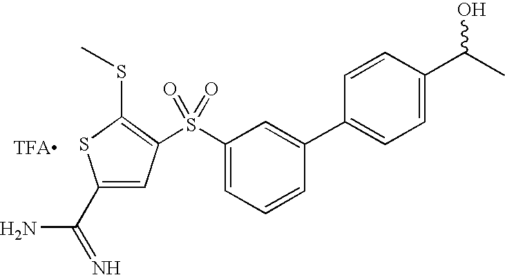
S(C1=CC=CC(C2=CC=C(C(C)O)C=C2)=C1)(=O)(=O)C1=C(SC)SC(C(=N)N)=C1
